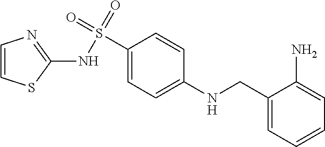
C1(CNC2=CC=C(S(=O)(=O)NC3=NC=CS3)C=C2)=CC=CC=C1N
